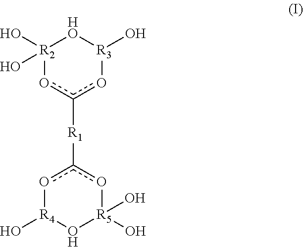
[R2]1(O)(O)oc([R1]c2o[R4](O)O[R5](O)(O)o2)o[R3](O)[HO]1
